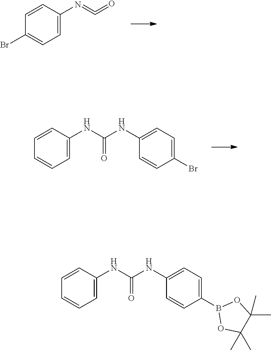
C1=C(N=C=O)C=CC(Br)=C1.C1=C(NC(NC2=CC=C(Br)C=C2)=O)C=CC=C1.C1=C(NC(NC2=CC=C(B3OC(C)(C)C(C)(C)O3)C=C2)=O)C=CC=C1
